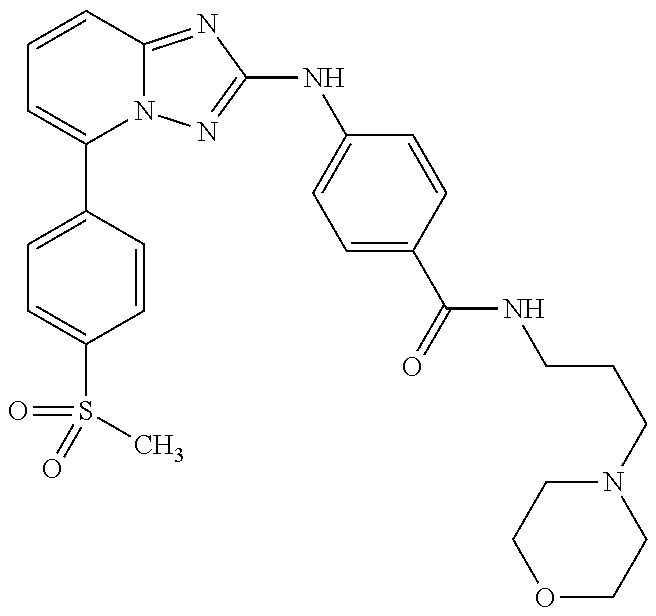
C1=C(C2=CC=CC3=NC(NC4=CC=C(C(NCCCN5CCOCC5)=O)C=C4)=NN23)C=CC(S(=O)(=O)C)=C1
